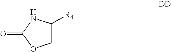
C1C([R4])NC(=O)O1
